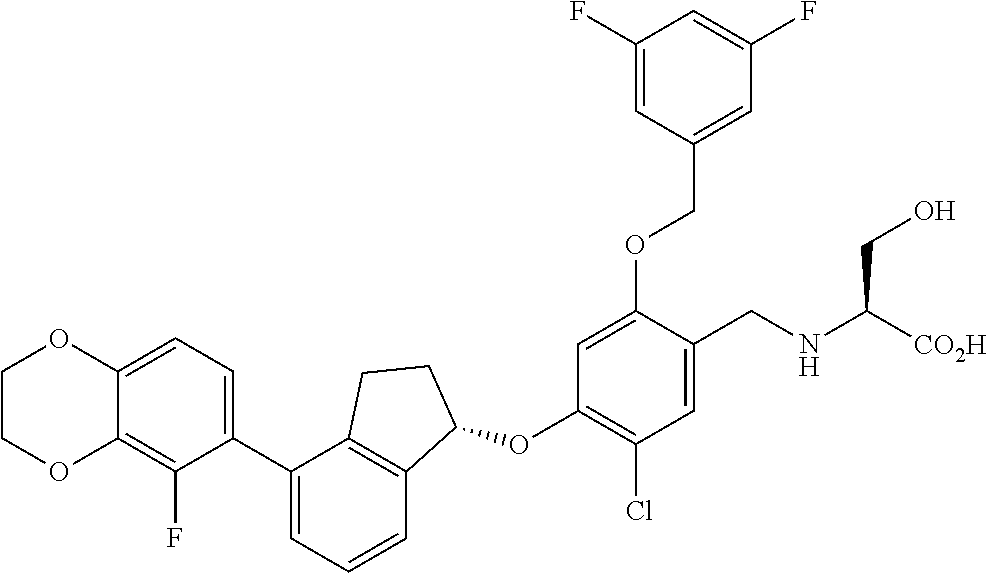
C1(C2=CC=CC3=C2CCC3OC2=C(Cl)C=C(CNC([CO2H])CO)C(OCC3=CC(F)=CC(F)=C3)=C2)=CC=C2C(=C1F)OCCO2
